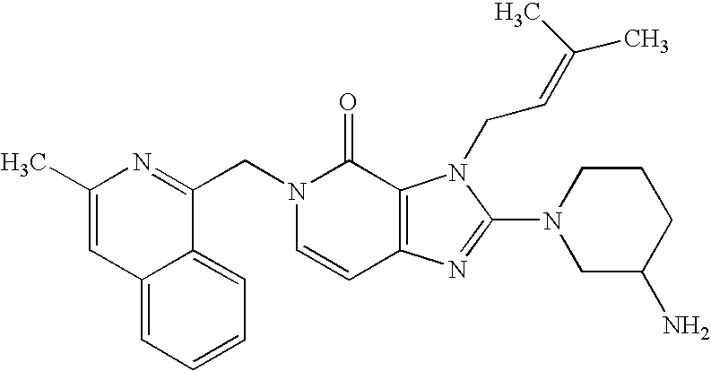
C12=CC=CC=C1C(CN1C=CC3=C(C1=O)N(CC=C(C)C)C(N1CC(N)CCC1)=N3)=NC(C)=C2
